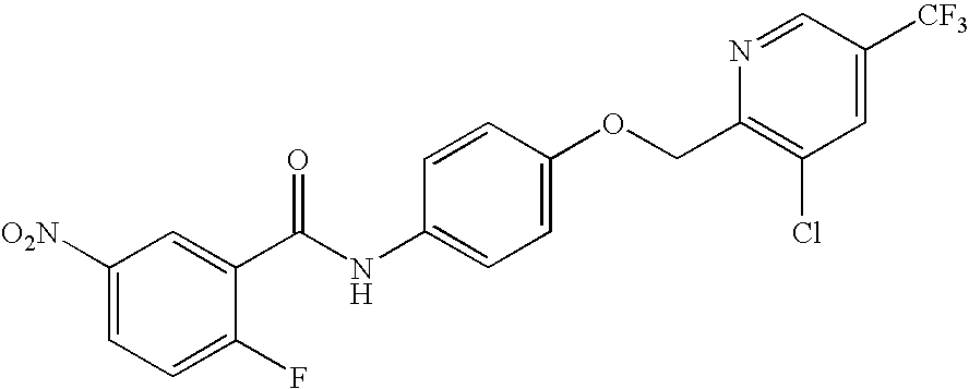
C1([O2N])=CC=C(F)C(C(NC2=CC=C(OCC3=C(Cl)C=C([CF3])C=N3)C=C2)=O)=C1
